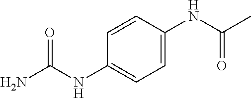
C1=CC(NC(N)=O)=CC=C1NC(C)=O
